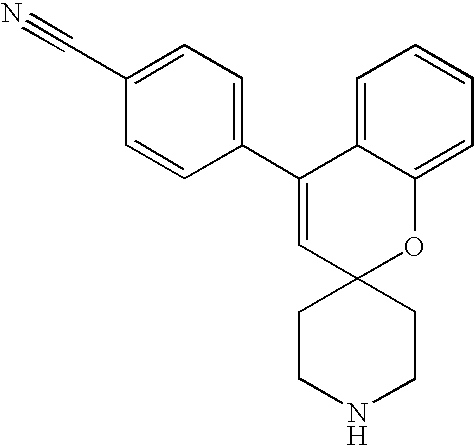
C1(C2=CC3(OC4=CC=CC=C24)CCNCC3)=CC=C(C#N)C=C1
